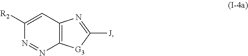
C12=C(C=C([R2])N=N1)N=C([J])[G3]2
